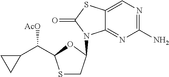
C1(N)=NC=C2C(=N1)N(C1CSC(C([AcO])C3CC3)O1)C(=O)S2
